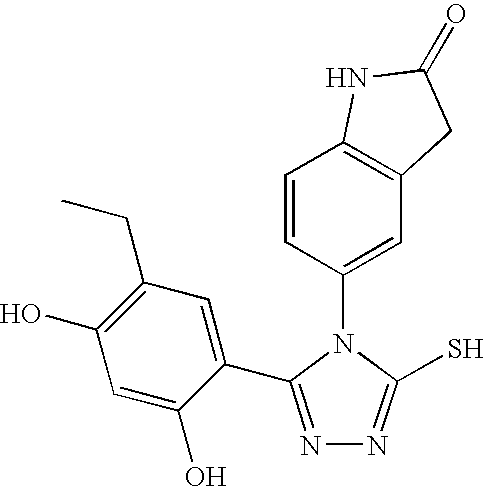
C1=CC(N2C(S)=NN=C2C2=CC(CC)=C(O)C=C2O)=CC2=C1NC(=O)C2
